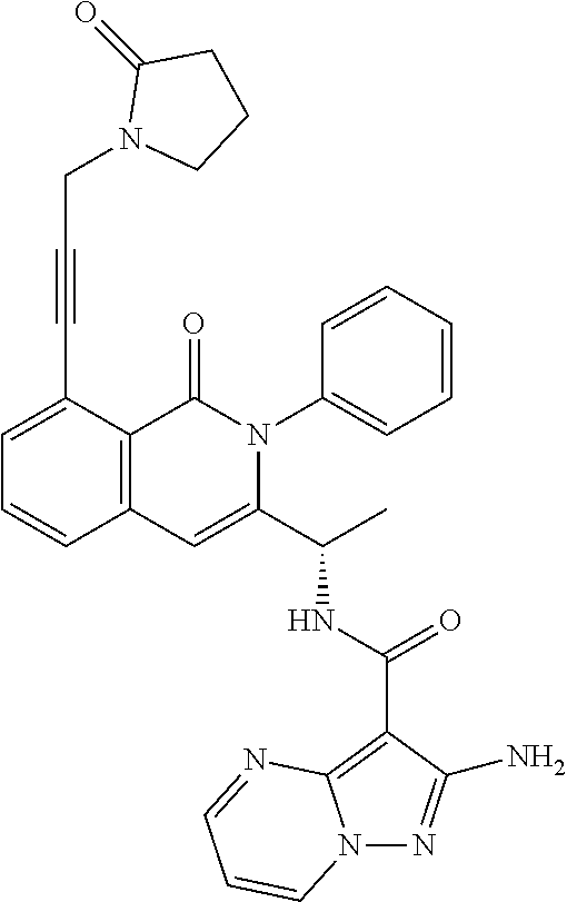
C1=C(C#CCN2C(=O)CCC2)C2=C(C=C1)C=C(C(C)NC(=O)C1=C3N(N=C1N)C=CC=N3)N(C1=CC=CC=C1)C2=O
